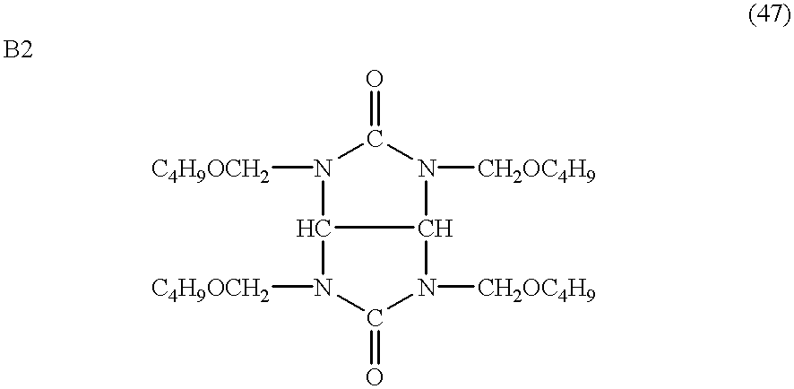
C12N([C4H9OCH2])C(=O)N([CH2OC4H9])C1N([CH2OC4H9])C(=O)N2[C4H9OCH2]
